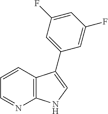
C12=C(C=CC=N1)C(C1=CC(F)=CC(F)=C1)=CN2
